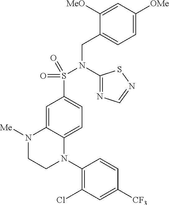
C1=C2C(=CC=C1S(=O)(=O)N(C1=NC=NS1)CC1=CC=C([OMe])C=C1[MeO])N(C1=C(Cl)C=C([CF3])C=C1)CCN2[Me]
